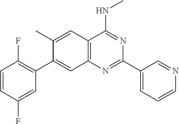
CC1=CC2=C(N=C(C3=CC=CN=C3)N=C2NC)C=C1C1=C(F)C=CC(F)=C1
